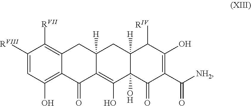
C1([RVIII])=CC(O)=C2C(=C1[RVII])CC1([H])C(=C(O)C3(O)C([H])(C1)C([RIV])C(O)=C(C([NH2])=O)C3=O)C2=O
